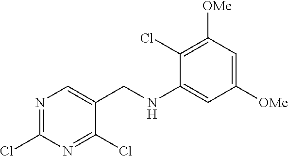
C1(Cl)=C([OMe])C=C([OMe])C=C1NCC1=CN=C(Cl)N=C1Cl
